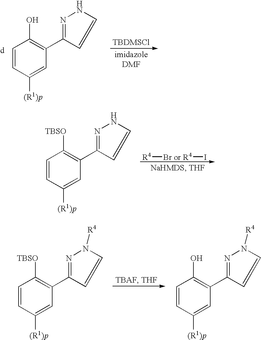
[TBDMSCl].C1=CC([(R1)p])=CC(C2=NNC=C2)=C1O.[R4][Br or R4]I.C1=CC([(R1)p])=CC(C2=NNC=C2)=C1[TBSO].C1=CC([(R1)p])=CC(C2=NN([R4])C=C2)=C1[TBSO].C1=CC([(R1)p])=CC(C2=NN([R4])C=C2)=C1O
